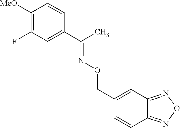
C1([MeO])=C(F)C=C(C(C)=NOCC2=CC3=NON=C3C=C2)C=C1
